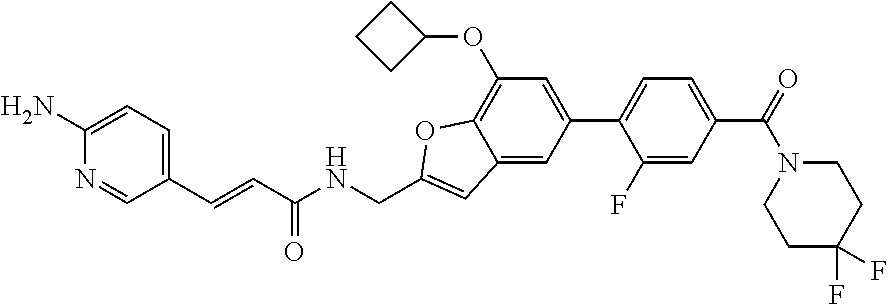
C1(N)=CC=C(C=CC(NCC2=CC3=CC(C4=CC=C(C(N5CCC(F)(F)CC5)=O)C=C4F)=CC(OC4CCC4)=C3O2)=O)C=N1
